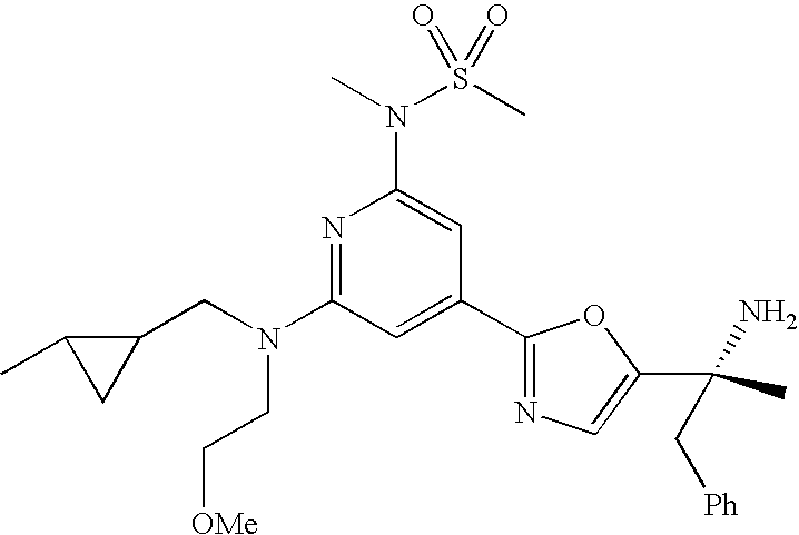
N1=C(N(CC2C(C)C2)CC[OMe])C=C(C2=NC=C(C(C)(N)C[Ph])O2)C=C1N(S(C)(=O)=O)C
